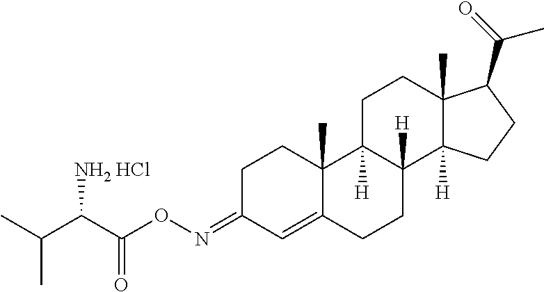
C1C(=NOC(C(C(C)C)[NH2 HCl])=O)C=C2C(C)(C1)C1([H])C([H])(CC2)C2([H])C(C)(CC1)C(C(=O)C)CC2
